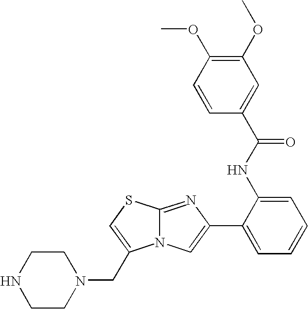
N12C(=NC(C3=CC=CC=C3NC(C3=CC(OC)=C(OC)C=C3)=O)=C1)SC=C2CN1CCNCC1
